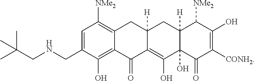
N(CC1=CC([NMe2])=C2C(=C1O)C(=O)C1=C(O)C3(O)C([H])(CC1([H])C2)C([NMe2])C(O)=C([CONH2])C3=O)CC(C)(C)C
